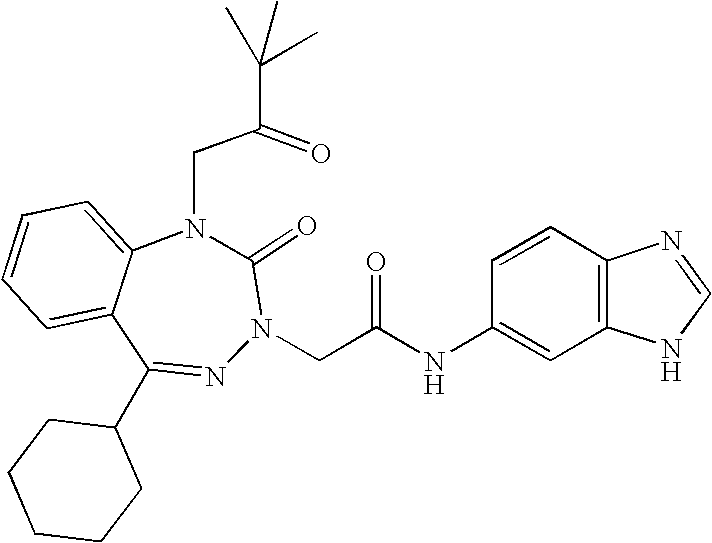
C1=CC=C2C(=C1)N(CC(=O)C(C)(C)C)C(=O)N(CC(NC1=CC3=C(C=C1)N=CN3)=O)N=C2C1CCCCC1
